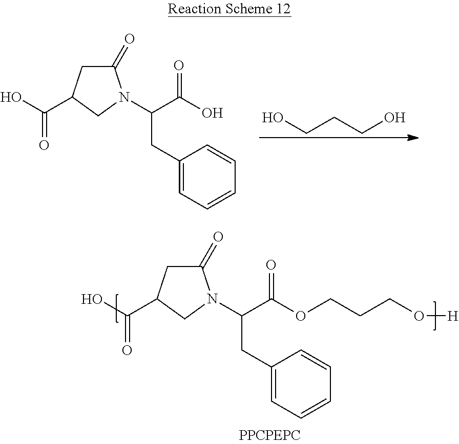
C1C(C(O)=O)CN(C(C(O)=O)CC2=CC=CC=C2)C1=O.C(CCO)O.C1C(C(O)=O)CN(C(C(OCCCO[H])=O)CC2=CC=CC=C2)C1=O
